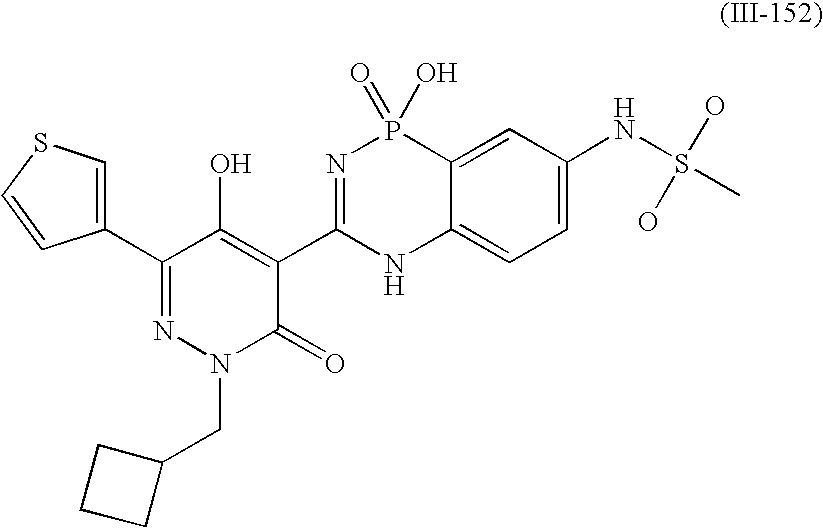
C1(C2=NN(CC3CCC3)C(=O)C(C3=NP(=O)(O)C4=CC(NS(C)(O)O)=CC=C4N3)=C2O)=CSC=C1
